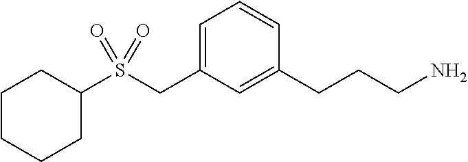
C1CCCC(S(CC2=CC=CC(CCCN)=C2)(=O)=O)C1
